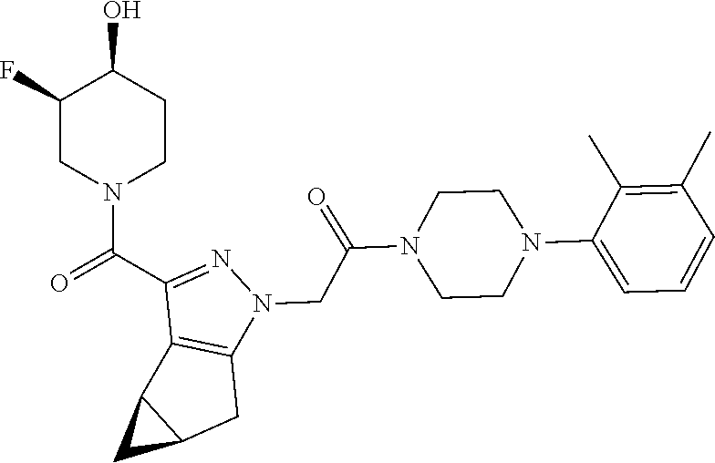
O=C(C1=NN(CC(=O)N2CCN(C3=CC=CC(C)=C3C)CC2)C2=C1C1C(C2)C1)N1CCC(O)C(F)C1
